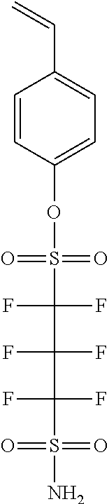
C1=CC(OS(C(F)(F)C(F)(F)C(F)(F)S(=O)(=O)N)(=O)=O)=CC=C1C=C
